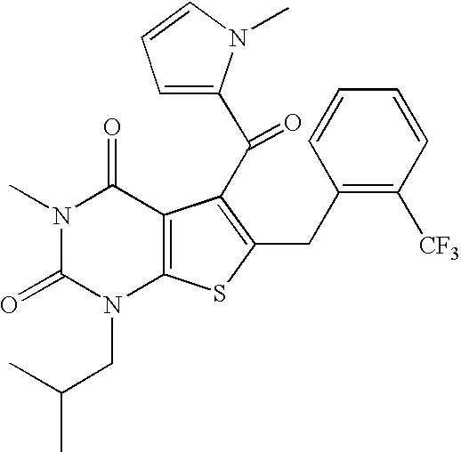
C1(CC2=C(C(C3=CC=CN3C)=O)C3=C(N(CC(C)C)C(=O)N(C)C3=O)S2)=C([CF3])C=CC=C1
